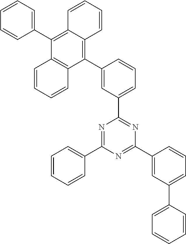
C1(C2=CC(C3=NC(C4=CC(C5=CC=CC=C5)=CC=C4)=NC(C4=CC=CC=C4)=N3)=CC=C2)=C2C(=C(C3=CC=CC=C3)C3=C1C=CC=C3)C=CC=C2
